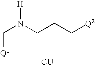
C(N(CCC[Q2])[H])[Q1].[CU]
